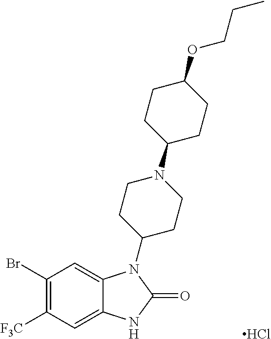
C1(Br)=C([F3C])C=C2C(=C1)N(C1CCN(C3CCC(OCCC)CC3)CC1)C(=O)N2.Cl
